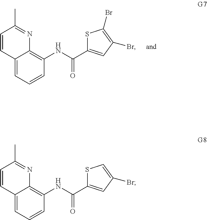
C12=CC=CC(NC(=O)C3=CC(Br)=C(Br)S3)=C1N=C(C)C=C2.C12=CC=CC(NC(=O)C3=CC(Br)=CS3)=C1N=C(C)C=C2
